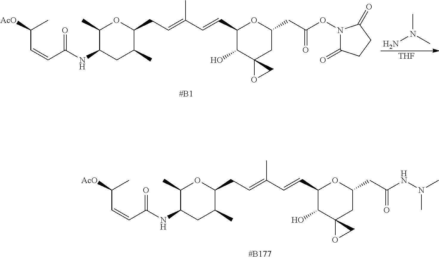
NN(C)C.[THF].C(C([AcO])C)=CC(NC1CC(C)C(CC=C(C=CC2C(O)C3(CC(CC(ON4C(=O)CCC4=O)=O)O2)OC3)C)OC1C)=O.C(C([AcO])C)=CC(NC1CC(C)C(CC=C(C=CC2C(O)C3(CC(CC(NN(C)C)=O)O2)OC3)C)OC1C)=O
